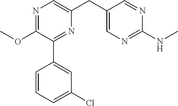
C1(OC)=NC=C(CC2=CN=C(NC)N=C2)N=C1C1=CC(Cl)=CC=C1
